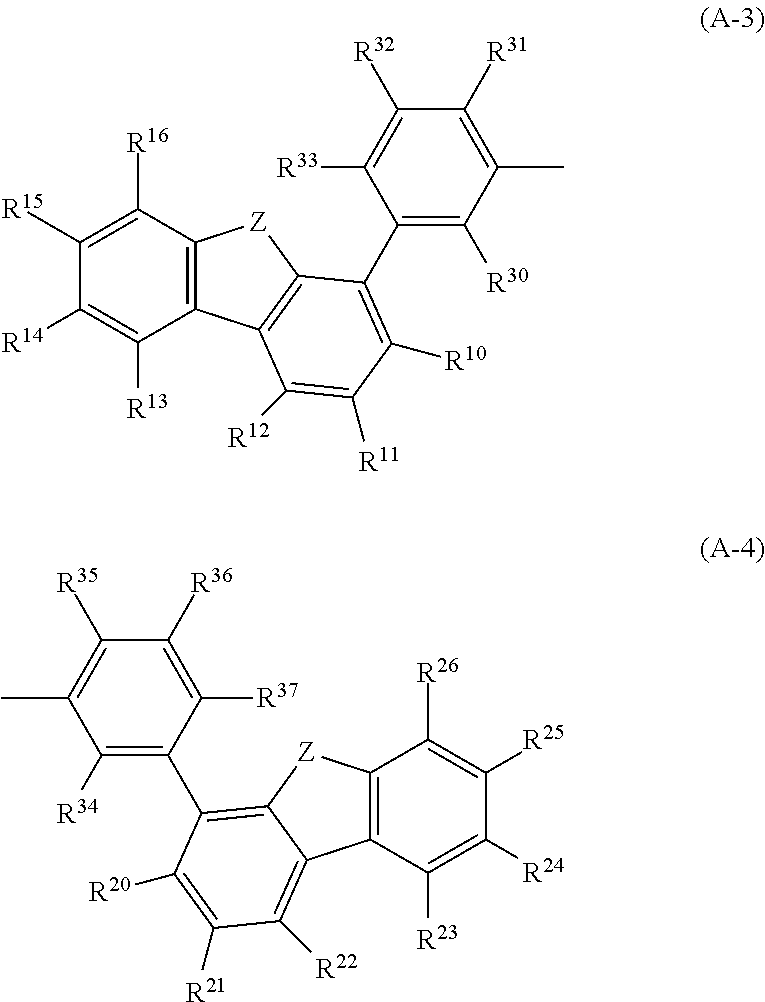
C12=C(C3=C([Z]1)C(C1=C([R30])C(C)=C([R31])C([R32])=C1[R33])=C([R10])C([R11])=C3[R12])C([R13])=C([R14])C([R15])=C2[R16].C12=C(C3=C([R22])C([R21])=C([R20])C(C4=C([R34])C(C)=C([R35])C([R36])=C4[R37])=C3[Z]1)C([R23])=C([R24])C([R25])=C2[R26]
